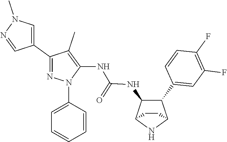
C1(C2=CN(C)N=C2)=NN(C2=CC=CC=C2)C(NC(NC2C(C3=CC(F)=C(F)C=C3)C3NC2CC3)=O)=C1C
